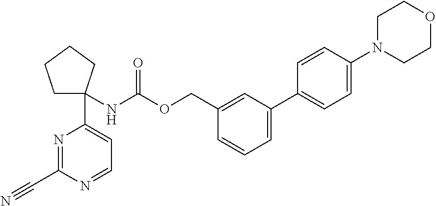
C1C(NC(=O)OCC2=CC(C3=CC=C(N4CCOCC4)C=C3)=CC=C2)(C2=CC=NC(C#N)=N2)CCC1
